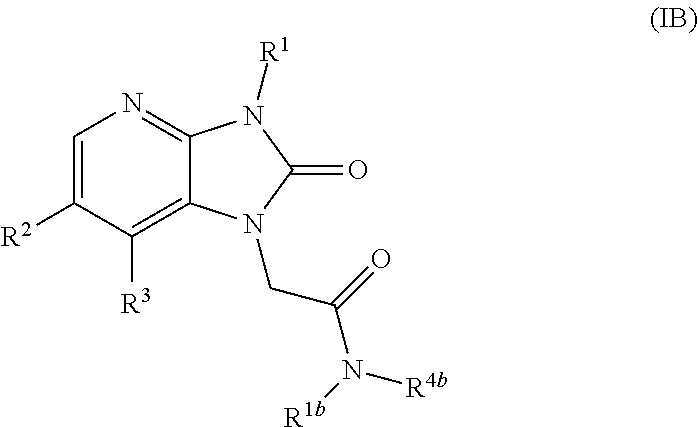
C1([R2])=CN=C2C(=C1[R3])N(CC(N([R1b])[R4b])=O)C(=O)N2[R1]
